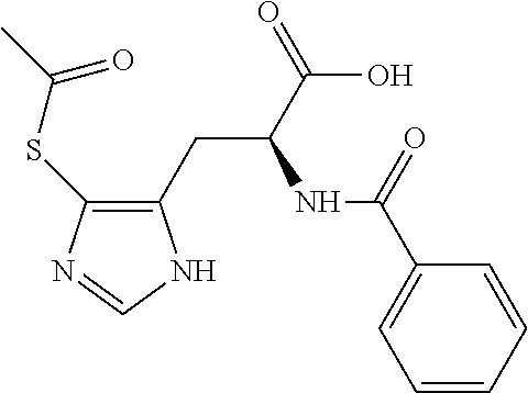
C1(CC(C(=O)O)NC(C2=CC=CC=C2)=O)=C(SC(C)=O)N=CN1
